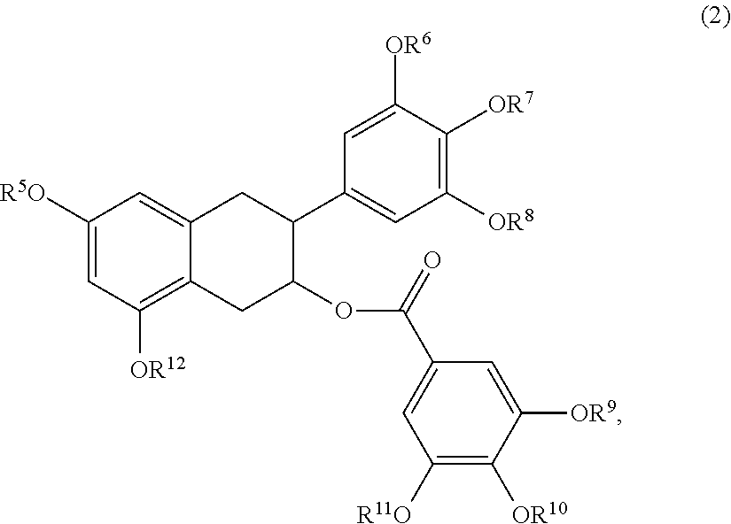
C1([R5O])=CC([OR12])=C2C(=C1)CC(C1=CC([OR8])=C([OR7])C([OR6])=C1)C(OC(C1=CC([R11O])=C([OR10])C([OR9])=C1)=O)C2
